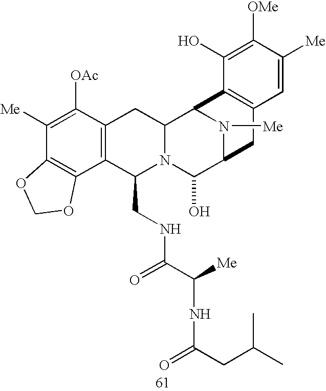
C1([Me])=C([OAc])C2=C(C3=C1OCO3)C(CNC(C(NC(=O)CC(C)C)[Me])=O)N1C(C2)C2N([Me])C(C1O)CC1=C2C(O)=C([OMe])C([Me])=C1
